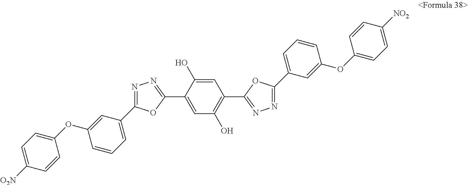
C1=C([O2N])C=CC(OC2=CC(C3=NN=C(C4=CC(O)=C(C5=NN=C(C6=CC=CC(OC7=CC=C([NO2])C=C7)=C6)O5)C=C4O)O3)=CC=C2)=C1
